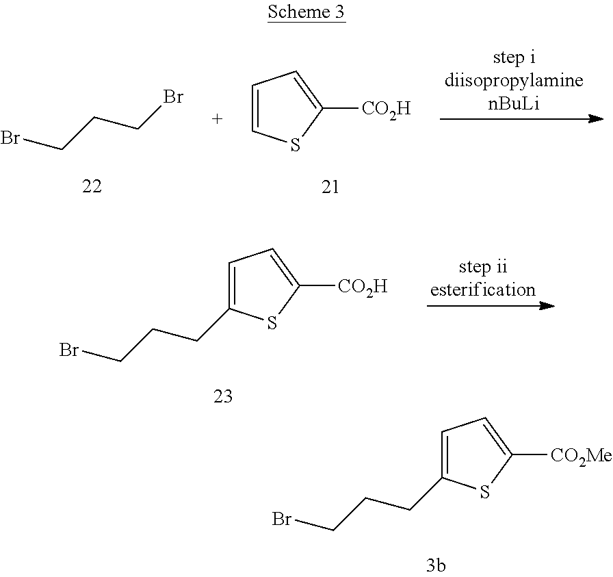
BrCCCC1=CC=C([CO2Me])S1.BrCCCBr.C1=CSC([CO2H])=C1.BrCCCC1=CC=C([CO2H])S1
